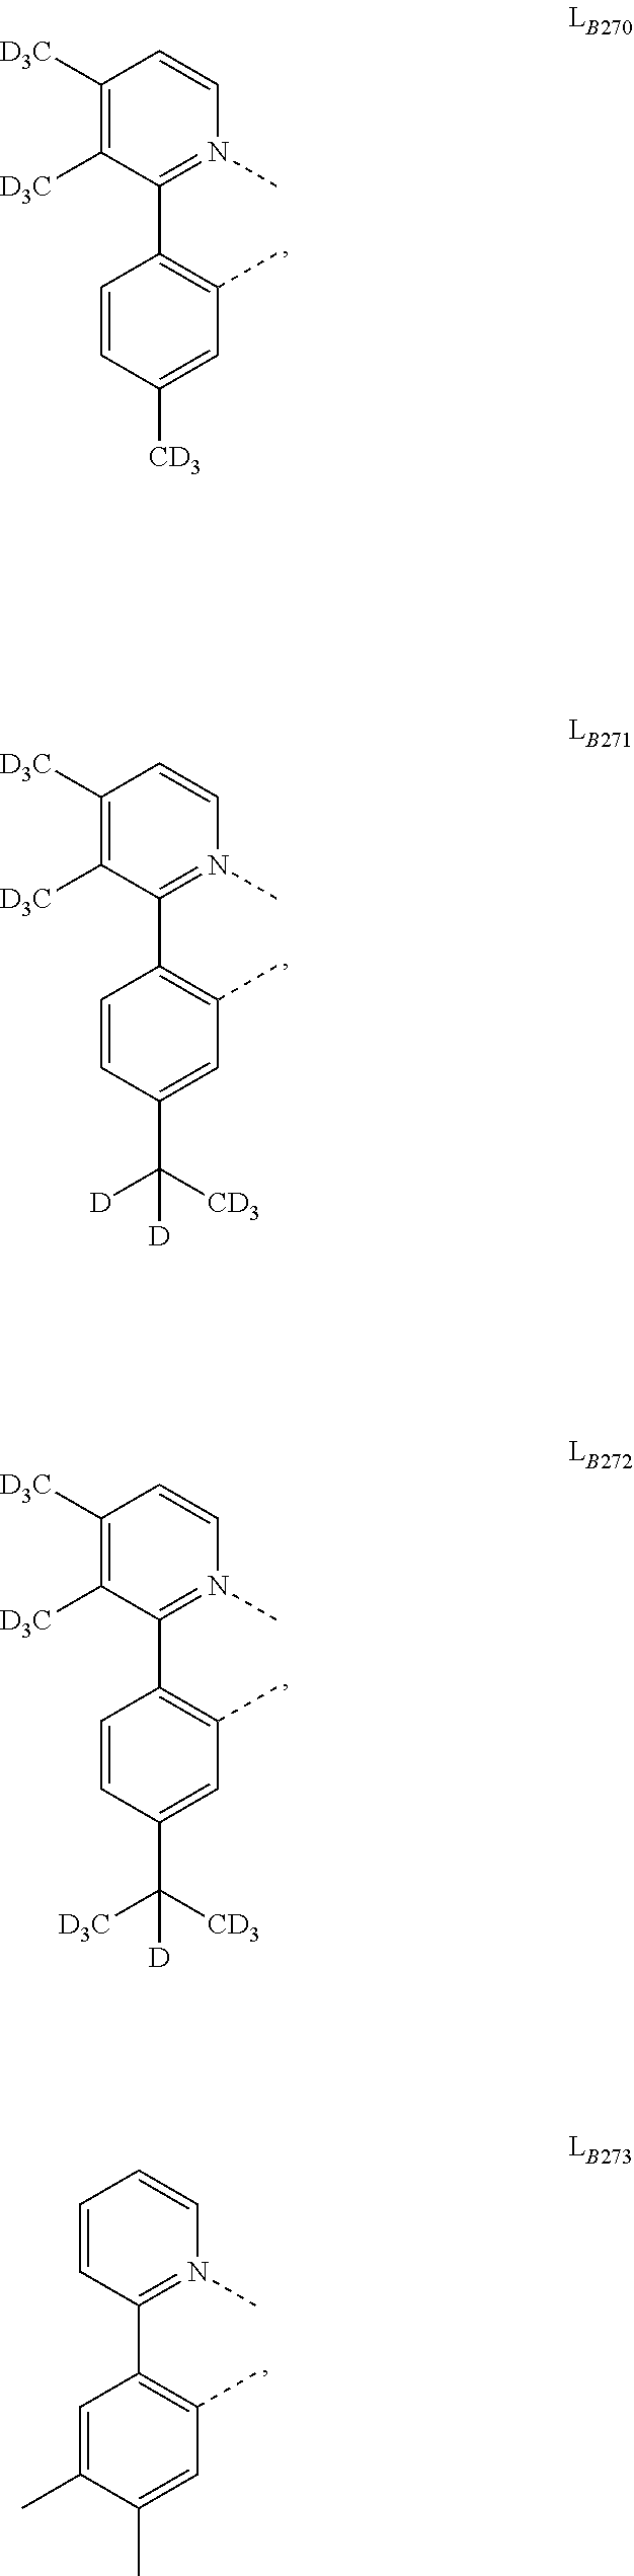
C1([D3C])=C([D3C])C(C2=C(C)C=C(C([CD3])([D3C])[D])C=C2)=N(C)C=C1.C1([D3C])=C([D3C])C(C2=C(C)C=C(C([CD3])([D])[D])C=C2)=N(C)C=C1.C1([D3C])=C([D3C])C(C2=C(C)C=C([CD3])C=C2)=N(C)C=C1.C1=CC(C2=C(C)C=C(C)C(C)=C2)=N(C)C=C1
